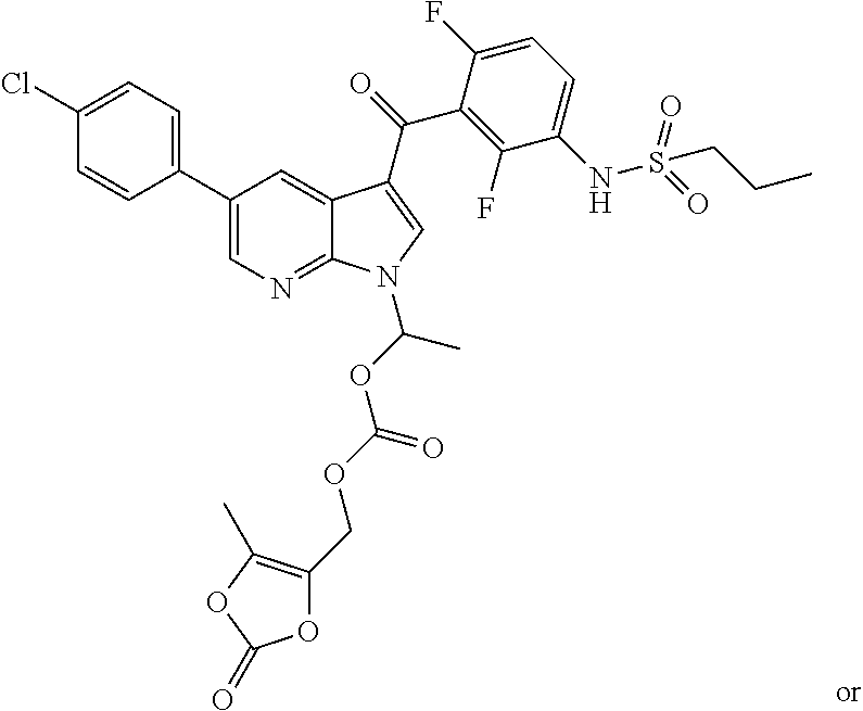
C1(Cl)=CC=C(C2=CN=C3C(=C2)C(C(=O)C2=C(F)C(NS(CCC)(=O)=O)=CC=C2F)=CN3C(OC(OCC2=C(C)OC(=O)O2)=O)C)C=C1
